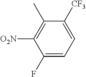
C1(F)=CC=C([CF3])C(C)=C1[O2N]
